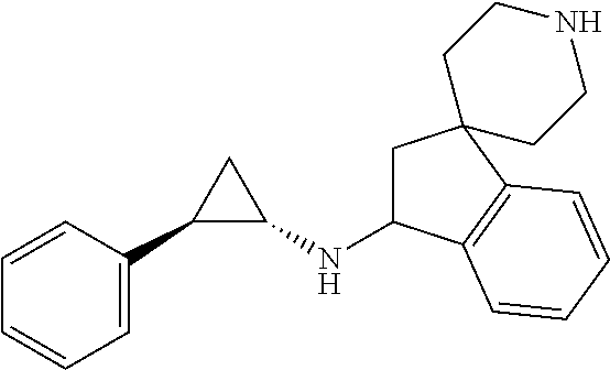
C1=CC(C2C(NC3CC4(C5=C3C=CC=C5)CCNCC4)C2)=CC=C1
